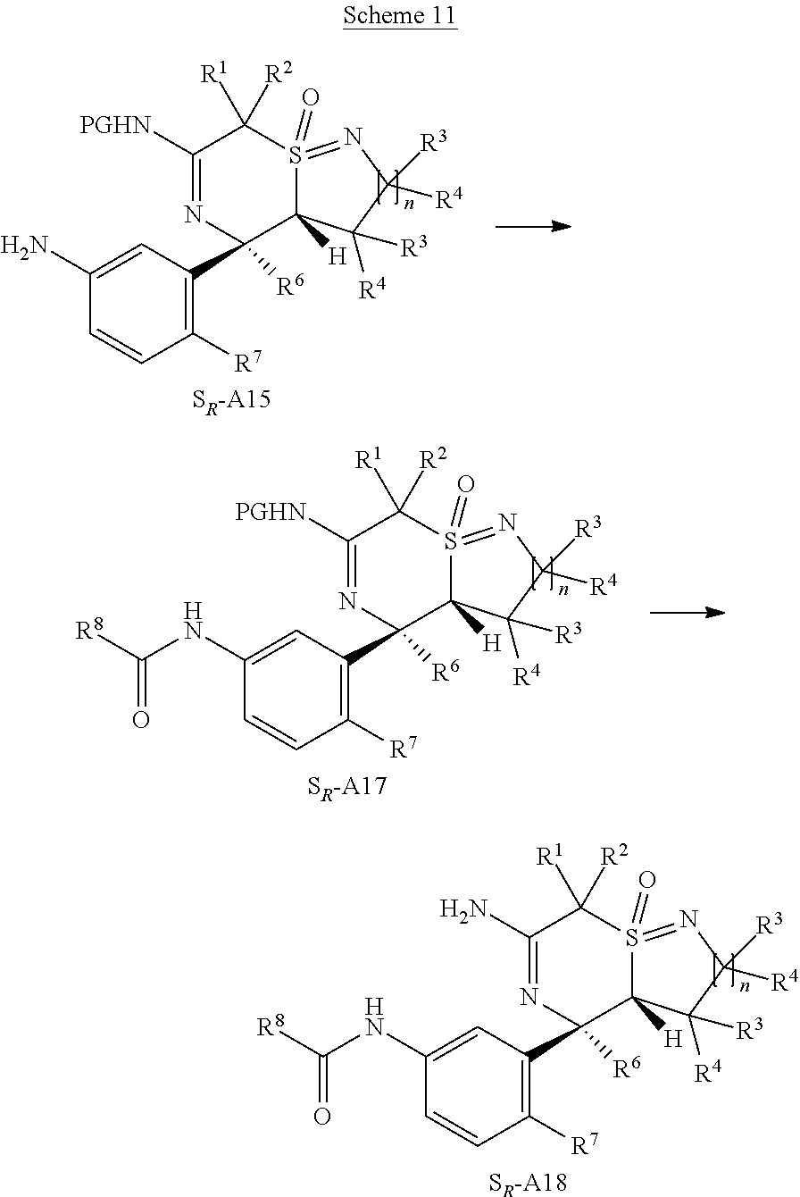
[SR-A18].C1=C(NC([R8])=O)C=CC([R7])=C1C1([R6])C2([H])S(=O)(=NC([R3])([R4])C2([R4])[R3])C([R1])([R2])C(N)=N1.[SR-A15].C1=C(N)C=CC([R7])=C1C1([R6])C2([H])S(=O)(=NC([R3])([R4])C2([R4])[R3])C([R1])([R2])C([PGHN])=N1.[SR-A17].C1=C(NC([R8])=O)C=CC([R7])=C1C1([R6])C2([H])S(=O)(=NC([R3])([R4])C2([R4])[R3])C([R1])([R2])C([PGHN])=N1
